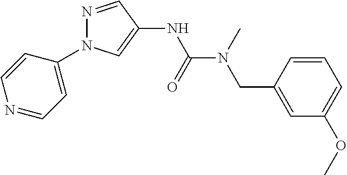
N1=CC(NC(N(CC2=CC(OC)=CC=C2)C)=O)=CN1C1=CC=NC=C1
